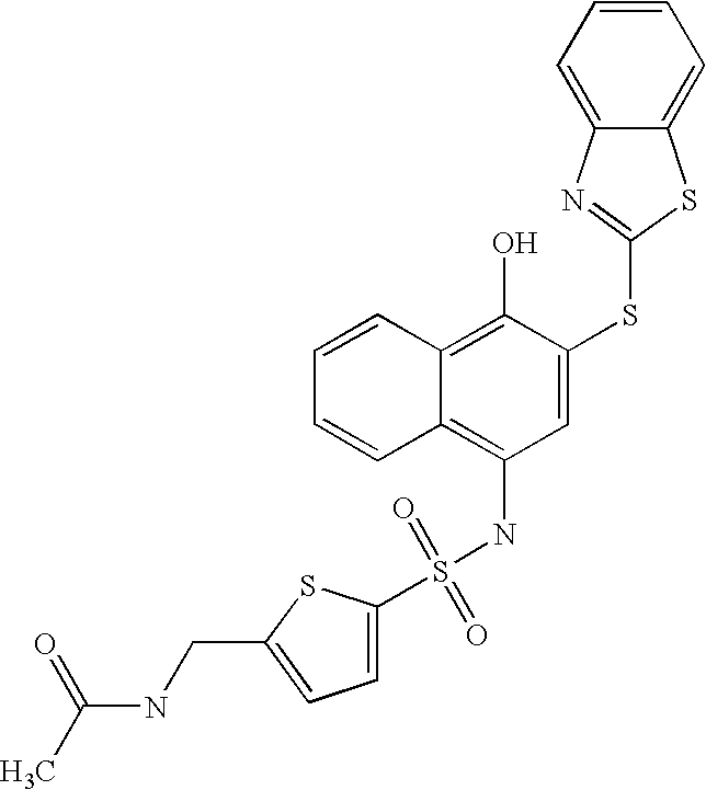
C1=CC=CC2=C(O)C(SC3=NC4=CC=CC=C4S3)=CC(NS(=O)(=O)C3=CC=C(CNC(C)=O)S3)=C12
